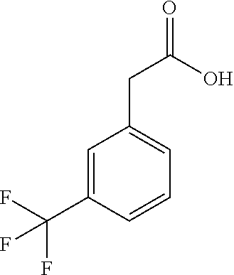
C1(CC(O)=O)=CC=CC(C(F)(F)F)=C1
